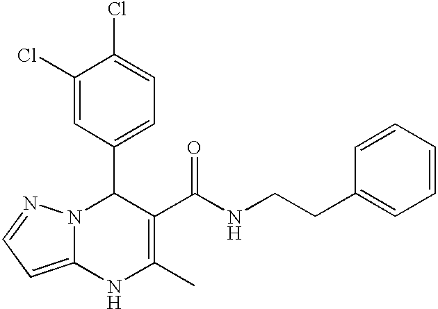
C1(Cl)=CC(C2N3C(=CC=N3)NC(C)=C2C(NCCC2=CC=CC=C2)=O)=CC=C1Cl
